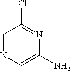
C1=NC=C(N)N=C1Cl
